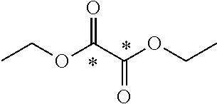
CCOC(C(OCC)=O)=O
